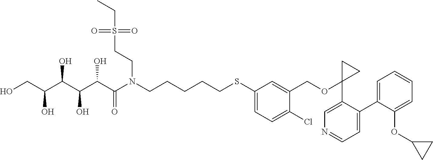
OCC(C(C(C(C(N(CCCCCSC1=CC=C(Cl)C(COC2(C3=CN=CC=C3C3=CC=CC=C3OC3CC3)CC2)=C1)CCS(CC)(=O)=O)=O)O)O)O)O
